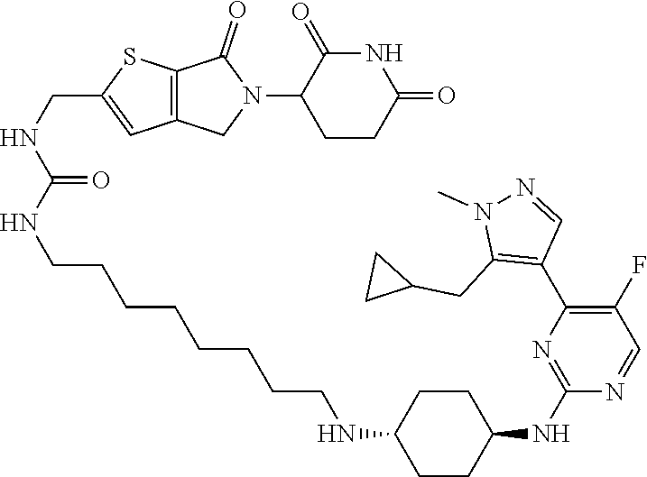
C1CC(=O)NC(=O)C1N1C(=O)C2=C(C1)C=C(CNC(NCCCCCCCCNC1CCC(NC3=NC(C4=C(CC5CC5)N(C)N=C4)=C(F)C=N3)CC1)=O)S2
